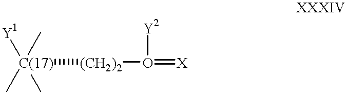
[Y1][C(17)](C)(C)(C)[(CH2)2]O(=[X])[Y2]
